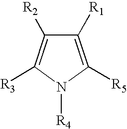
C1([R1])=C([R5])N([R4])C([R3])=C1[R2]
